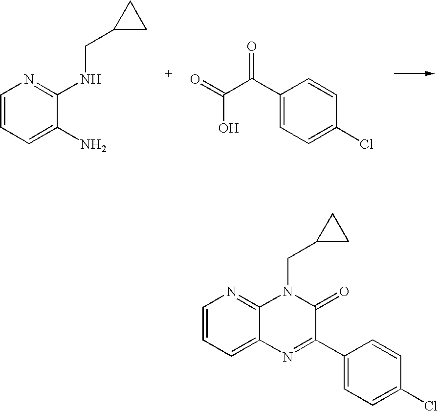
C1=CC=C(N)C(NCC2CC2)=N1.C(C(C1=CC=C(Cl)C=C1)=O)(=O)O.C1=CC=C2C(=N1)N(CC1CC1)C(=O)C(C1=CC=C(Cl)C=C1)=N2
